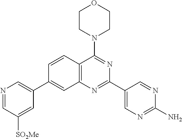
N1=CC([SO2Me])=CC(C2=CC3=C(C(N4CCOCC4)=NC(C4=CN=C(N)N=C4)=N3)C=C2)=C1
